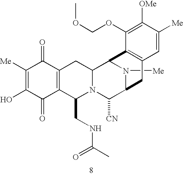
N1([Me])C2C([CN])N3C(CNC(C)=O)C4=C(C(=O)C([Me])=C(O)C4=O)CC3C1C1=C(C2)C=C([Me])C([OMe])=C1OCOC
